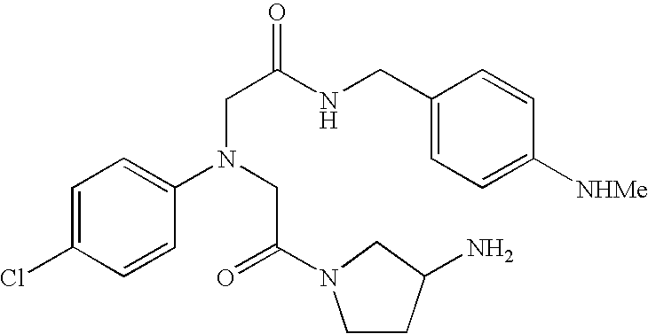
C1=C(Cl)C=CC(N(CC(=O)N2CCC(N)C2)CC(=O)NCC2=CC=C([NHMe])C=C2)=C1
